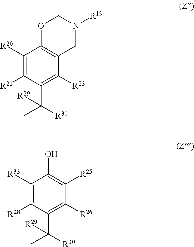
C1([R20])=C([R21])C(C(C)([R30])[R29])=C([R23])C2=C1OCN([R19])C2.C1([R33])=C([R28])C(C(C)([R30])[R29])=C([R26])C([R25])=C1O
